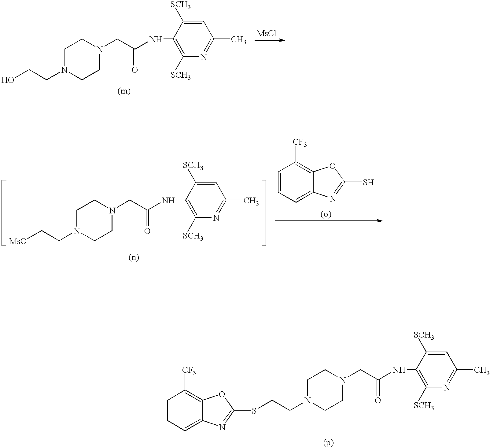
[MsCl].OCCN1CCN(CC(NC2=C([SCH3])N=C(C)C=C2[SCH3])=O)CC1.[MsO]CCN1CCN(CC(NC2=C([SCH3])N=C(C)C=C2[SCH3])=O)CC1.C1=CC=C2C(=C1[CF3])OC(S)=N2.C1=CC=C2C(=C1[CF3])OC(SCCN1CCN(CC(NC3=C([SCH3])N=C(C)C=C3[SCH3])=O)CC1)=N2
